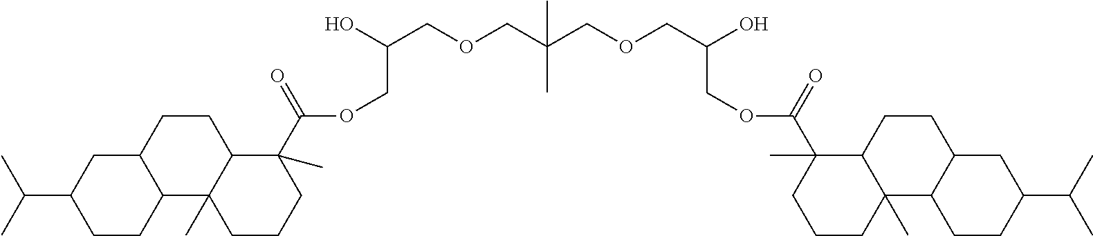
C(C1CC2C(CC1)C1(C)C(CC2)C(C)(C(OCC(COCC(COCC(COC(C2(C)C3C(C)(CCC2)C2C(CC3)CC(C(C)C)CC2)=O)O)(C)C)O)=O)CCC1)(C)C
